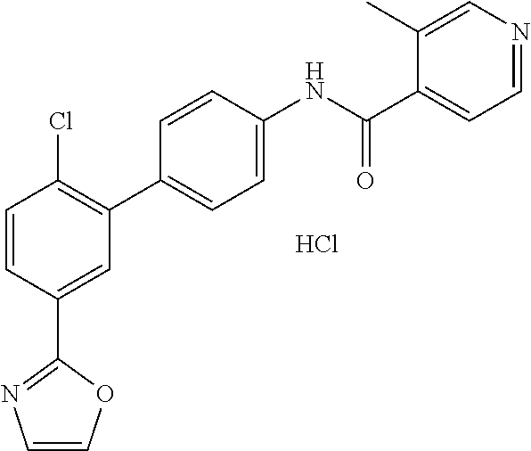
Cl.C1=CC(C2=NC=CO2)=CC(C2=CC=C(NC(C3=CC=NC=C3C)=O)C=C2)=C1Cl
